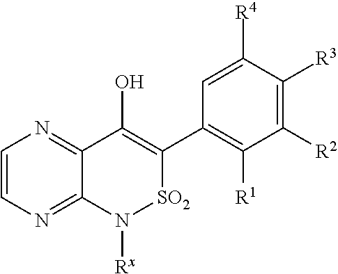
C1=CN=C2C(=N1)C(O)=C(C1=C([R1])C([R2])=C([R3])C([R4])=C1)[SO2]N2[Rx]
